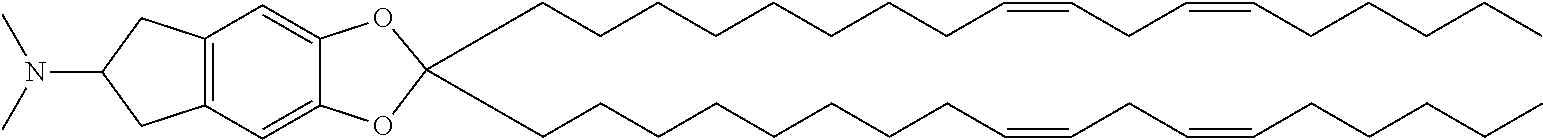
C12=CC3=C(C=C1OC(CCCCCCCCC=CCC=CCCCCC)(CCCCCCCCC=CCC=CCCCCC)O2)CC(N(C)C)C3
